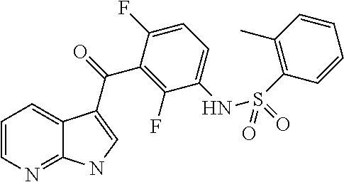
C1=CN=C2C(=C1)C(C(=O)C1=C(F)C(NS(C3=C(C)C=CC=C3)(=O)=O)=CC=C1F)=CN2
